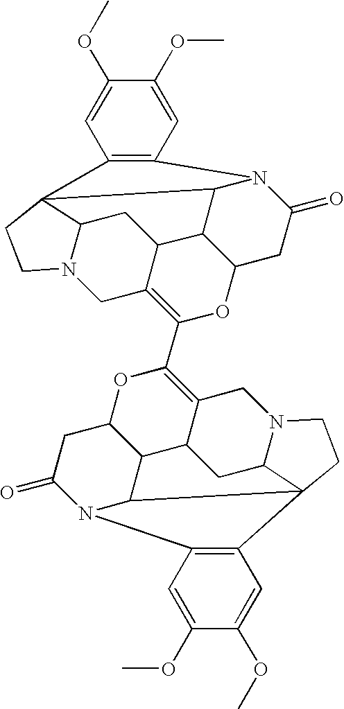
C1=C(OC)C(OC)=CC2=C1C13C4N(CC5=C(C6=C7C8C9C(O6)CC(=O)N6C9C9(C(C8)N(C7)CC9)C7=C6C=C(OC)C(OC)=C7)OC6C(C5C4)C1N2C(=O)C6)CC3
